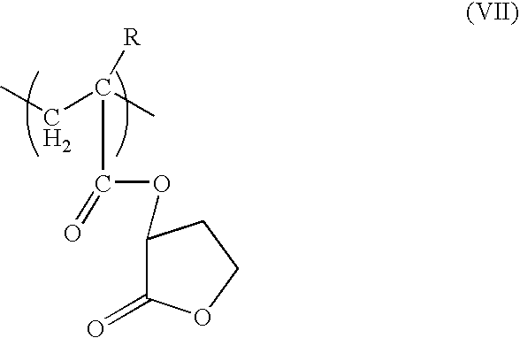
C(=O)(C(C)(CC)[R])OC1C(=O)OCC1
